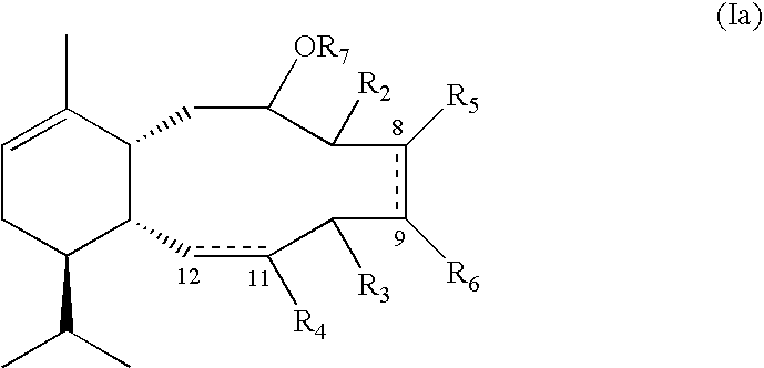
C1(C(C)C)C2C(C(C)=CC1)CC([OR7])C([R2])c([R5])c([R6])C([R3])c([R4])c2
